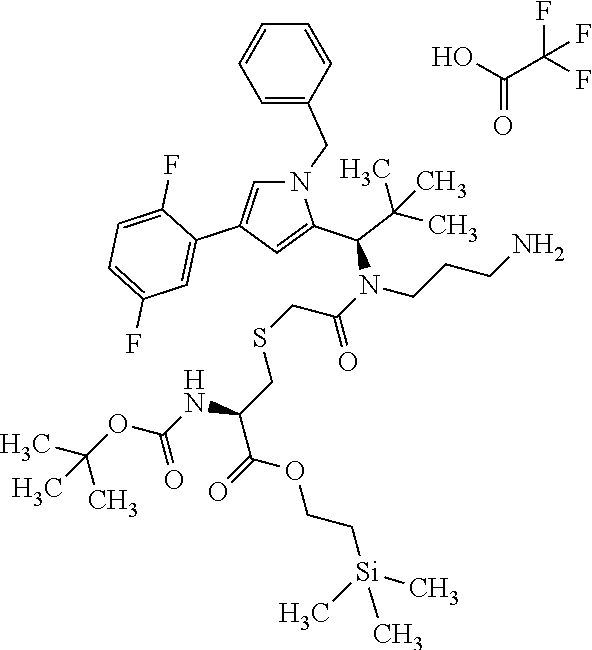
N(C(C(C)(C)C)C1=CC(C2=CC(F)=CC=C2F)=CN1CC1=CC=CC=C1)(CCCN)C(=O)CSCC(C(=O)OCC[Si](C)(C)C)NC(=O)OC(C)(C)C.C(=O)(C(F)(F)F)O
